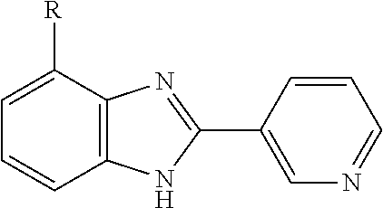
C12=C(C([R])=CC=C1)N=C(C1=CN=CC=C1)N2
